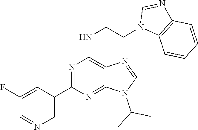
C1(C2=NC(NCCN3C4=C(N=C3)C=CC=C4)=C3C(=N2)N(C(C)C)C=N3)=CN=CC(F)=C1
